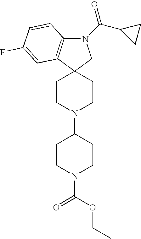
N1(C(=O)C2CC2)C2=C(C3(C1)CCN(C1CCN(C(=O)OCC)CC1)CC3)C=C(F)C=C2
